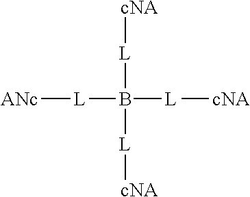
[ANc][L]B([L][cNA])([L][cNA])[L][cNA]
